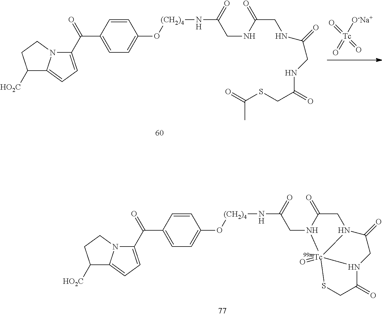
O=[Tc](=O)([O-Na+])=O.C1([HO2C])C2=CC=C(C(=O)C3=CC=C(O[(CH2)4]NC(CNC(=O)CNC(CNC(=O)CSC(C)=O)=O)=O)C=C3)N2CC1.C1([HO2C])C2=CC=C(C(=O)C3=CC=C(O[(CH2)4]NC(CN4C(=O)CN5C(=O)CN6C(=O)CS[Tc]456=O)=O)C=C3)N2CC1
